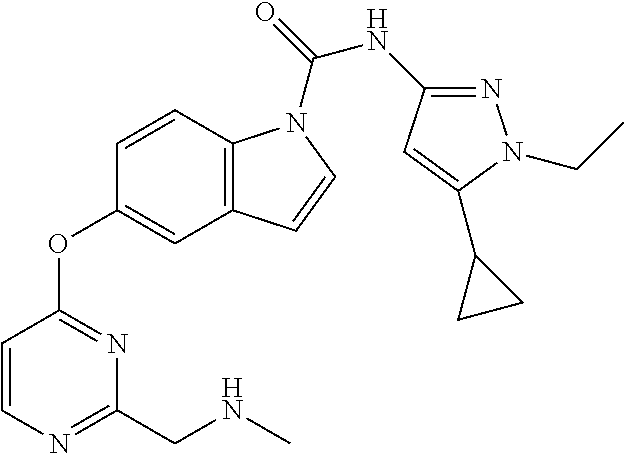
C1=CN=C(CNC)N=C1OC1=CC2=C(C=C1)N(C(=O)NC1=NN(CC)C(C3CC3)=C1)C=C2
